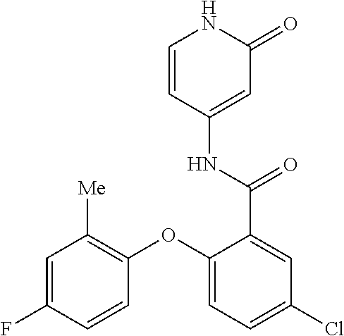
C1=CC(NC(=O)C2=CC(Cl)=CC=C2OC2=C([Me])C=C(F)C=C2)=CC(=O)N1
